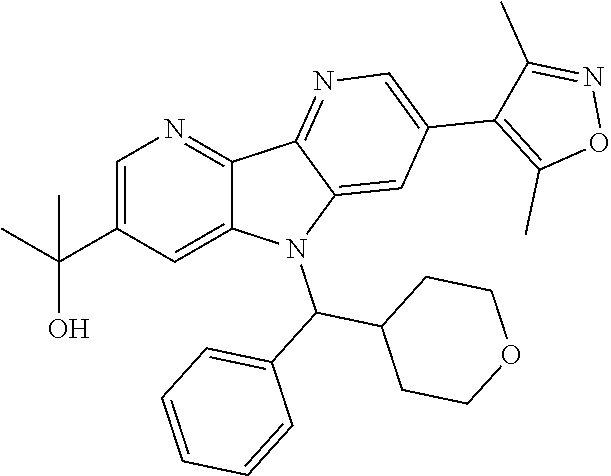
C1=C(C(C)(C)O)C=C2C(=N1)C1=NC=C(C3=C(C)ON=C3C)C=C1N2C(C1CCOCC1)C1=CC=CC=C1
